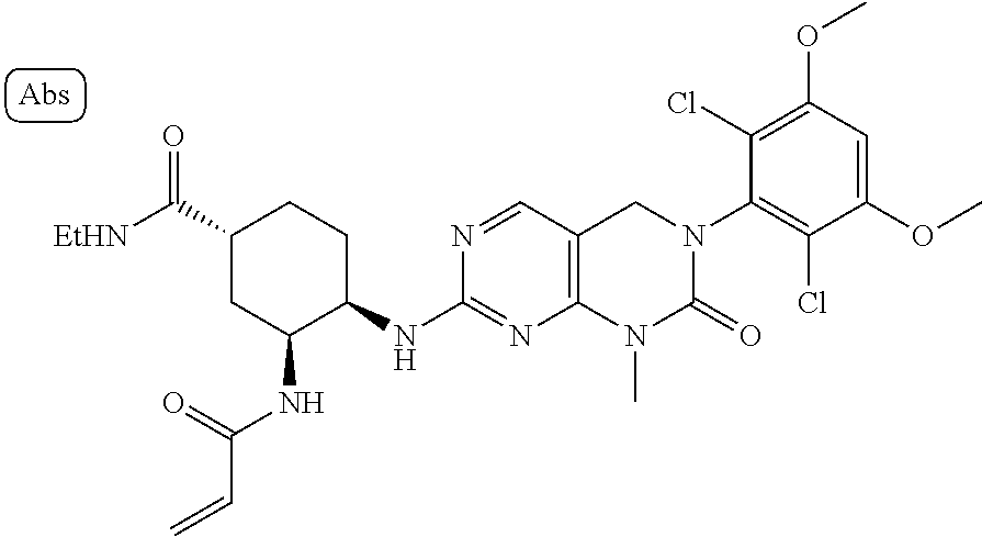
N(C1=NC2=C(C=N1)CN(C1=C(Cl)C(OC)=CC(OC)=C1Cl)C(=O)N2C)C1C(NC(=O)C=C)CC(C([EtHN])=O)CC1
